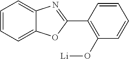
C1=CC=C2C(=C1)N=C(C1=C(O[Li])C=CC=C1)O2
